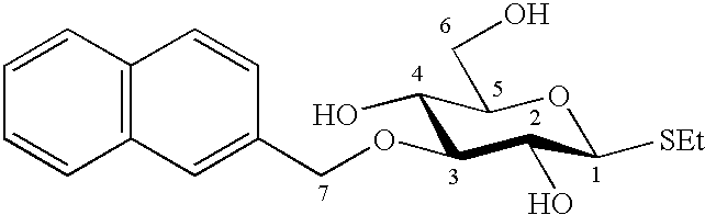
C1(O)C(OCC2=CC3=C(C=C2)C=CC=C3)C(O)C([SEt])OC1CO
